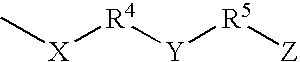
C[X][R4][Y][R5][Z]
